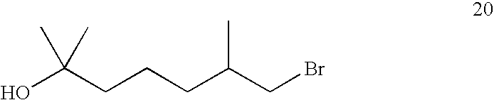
BrCC(CCCC(O)(C)C)C
